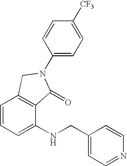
C1=CC=C(NCC2=CC=NC=C2)C2=C1CN(C1=CC=C([CF3])C=C1)C2=O
